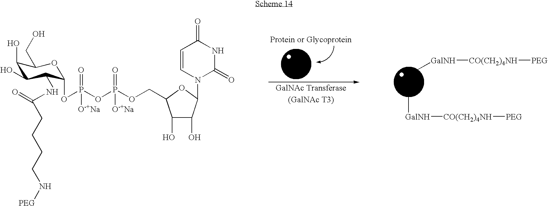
C[GalNH][CO(CH2)4NH][PEG].C[GalNH][CO(CH2)4NH][PEG].C1(O)C(O)C(NC(CCCCN[PEG])=O)C(OP(OP(OCC2C(O)C(O)C(N3C(=O)NC(=O)C=C3)O2)(=O)[O-+Na])(=O)[O-+Na])OC1CO
